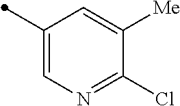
C1([Me])=CC(C)=CN=C1Cl
